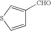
C1=CSC=C1[CHO]
